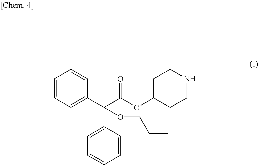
C1=CC=C(C(C2=CC=CC=C2)(C(OC2CCNCC2)=O)OCCC)C=C1
